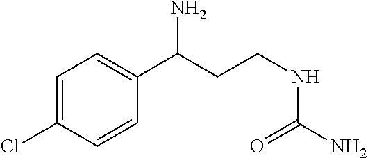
C1=C(Cl)C=CC(C(N)CCNC(N)=O)=C1
